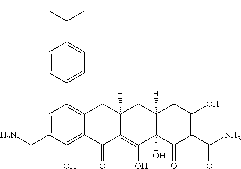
C1=C(CN)C(O)=C2C(=C1C1=CC=C(C(C)(C)C)C=C1)CC1([H])C(=C(O)C3(O)C([H])(C1)CC(O)=C(C(N)=O)C3=O)C2=O
